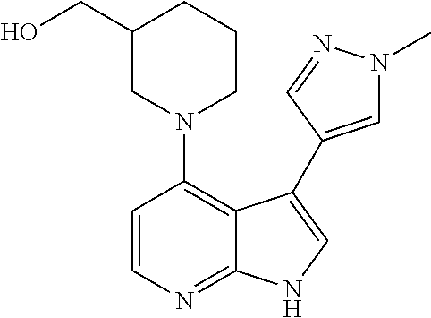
C1=CN=C2C(=C1N1CCCC(CO)C1)C(C1=CN(C)N=C1)=CN2
